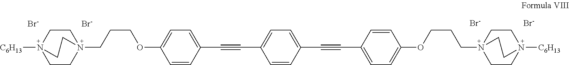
[Br-].[Br-].[Br-].[Br-].C1=C(C#CC2=CC=C(C#CC3=CC=C(OCCCN45CCN([C6H13])(CC4)CC5)C=C3)C=C2)C=CC(OCCCN23CCN([C6H13])(CC2)CC3)=C1
